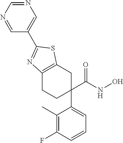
C1(C)=C(F)C=CC=C1C1(C(NO)=O)CCC2=C(C1)SC(C1=CN=CN=C1)=N2
